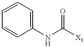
C1=CC=CC=C1NC([X1])=O
